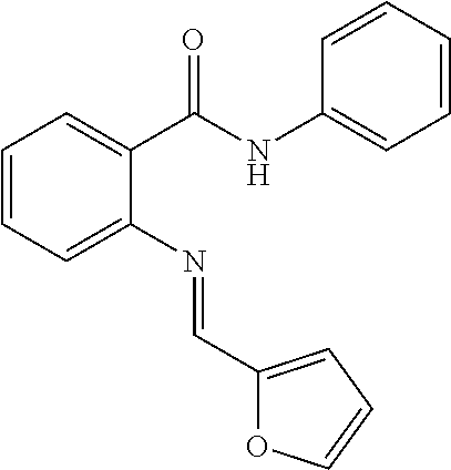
C1=CC=C(N=CC2=CC=CO2)C(C(NC2=CC=CC=C2)=O)=C1
